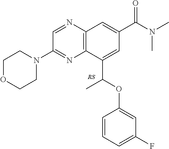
C1OCCN(C2=NC3=C(N=C2)C=C(C(N(C)C)=O)C=C3C(OC2=CC(F)=CC=C2)C)C1
